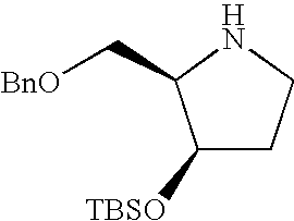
C1([TBSO])CCNC1C[BnO]
